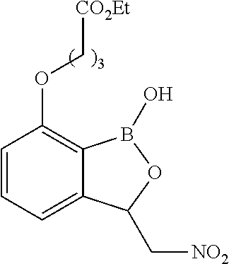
C1=CC=C2C(=C1OC[CO2Et])B(O)OC2C[NO2]
